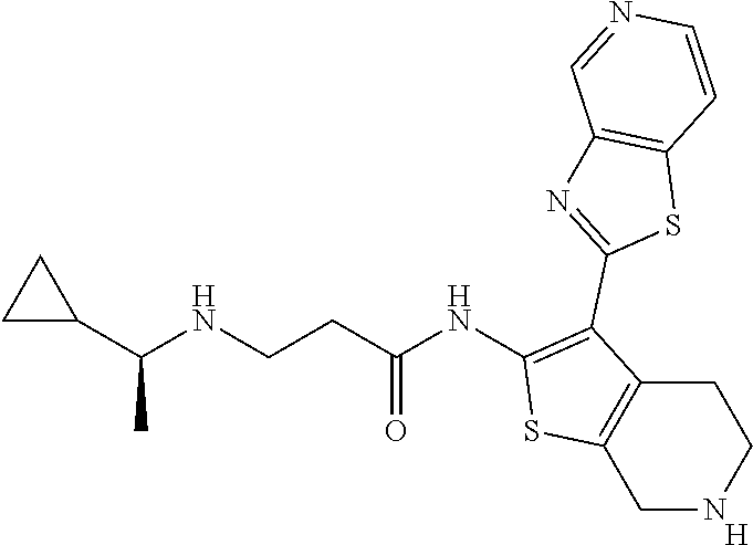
C1NCCC2=C1SC(NC(CCNC(C1CC1)C)=O)=C2C1=NC2=C(S1)C=CN=C2.[H]
